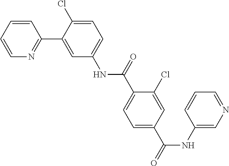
C1=CC=CN=C1C1=CC(NC(C2=CC=C(C(NC3=CN=CC=C3)=O)C=C2Cl)=O)=CC=C1Cl
